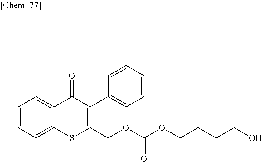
C1=CC=C2C(=C1)C(=O)C(C1=CC=CC=C1)=C(COC(OCCCCO)=O)S2
